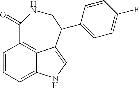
C1=CC=C2C3=C1C(=O)NCC(C1=CC=C(F)C=C1)C3=CN2
